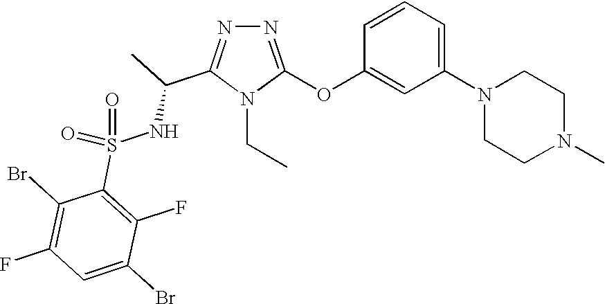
N1=C(OC2=CC(N3CCN(C)CC3)=CC=C2)N(CC)C(C(C)NS(=O)(C2=C(F)C(Br)=CC(F)=C2Br)=O)=N1
